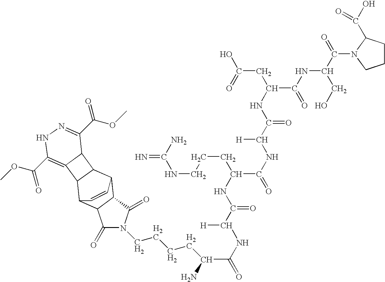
C1(=O)N(CCCCC(C(NC([H])C(=O)NC(CCCNC(N)=N)C(=O)NC(C(NC(C(=O)NC(CO)C(=O)N2CCCC2C(=O)O)CC(=O)O)=O)[H])=O)N)C(=O)C2C1C1C3C(C2C=C1)C1C3=C(C(OC)=O)NN=C1C(=O)OC
